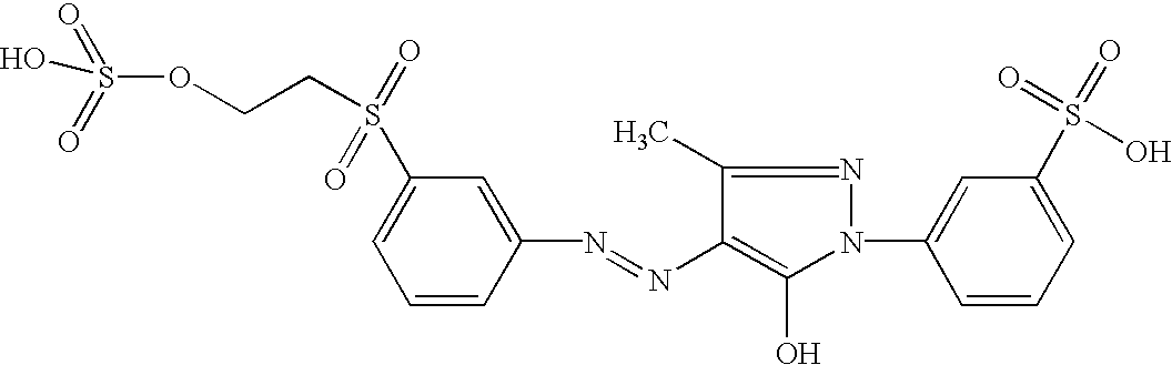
C1=CC(N=NC2=C(O)N(C3=CC(S(=O)(=O)O)=CC=C3)N=C2C)=CC(S(CCOS(=O)(=O)O)(=O)=O)=C1
